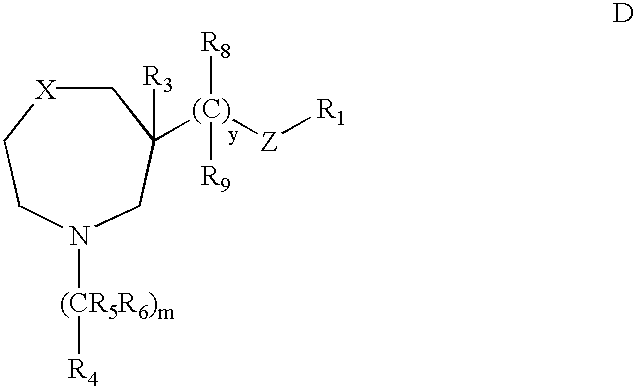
C1[X]CCN([(CR5R6)m][R4])CC1([(C)]([Z][R1])([R8])[R9])[R3]
